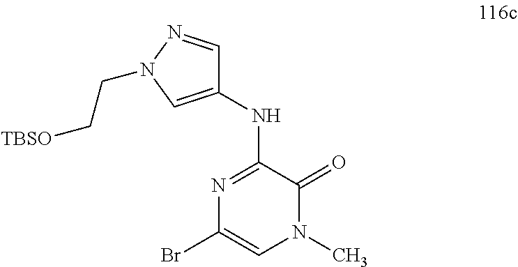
BrC1=CN(C)C(=O)C(NC2=CN(CC[TBSO])N=C2)=N1
